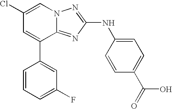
C1(Cl)=CN2C(=NC(NC3=CC=C(C(=O)O)C=C3)=N2)C(C2=CC(F)=CC=C2)=C1
